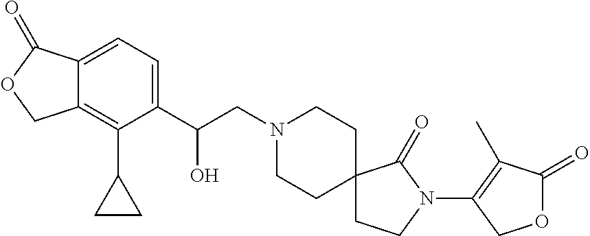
C1(C(CN2CCC3(CC2)CCN(C2=C(C)C(=O)OC2)C3=O)O)=CC=C2C(=C1C1CC1)COC2=O
